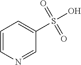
C1=CN=CC(S(=O)(=O)O)=C1
